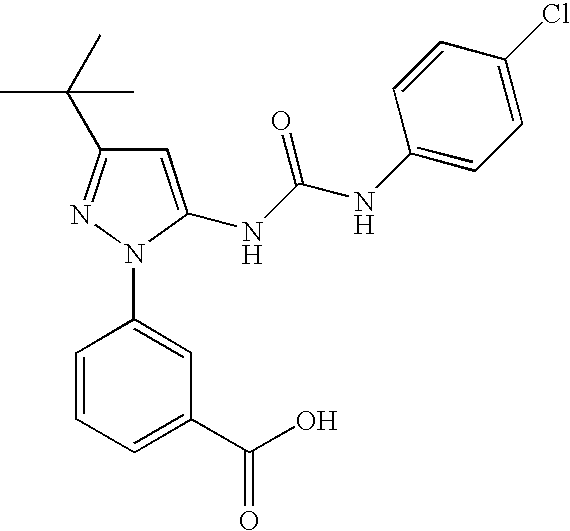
C1=CC=C(C(O)=O)C=C1N1N=C(C(C)(C)C)C=C1NC(NC1=CC=C(Cl)C=C1)=O
